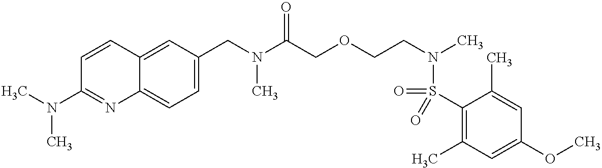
C1(S(=O)(N(CCOCC(N(CC2=CC=C3C(=C2)C=CC(N(C)C)=N3)C)=O)C)=O)=C(C)C=C(OC)C=C1C
